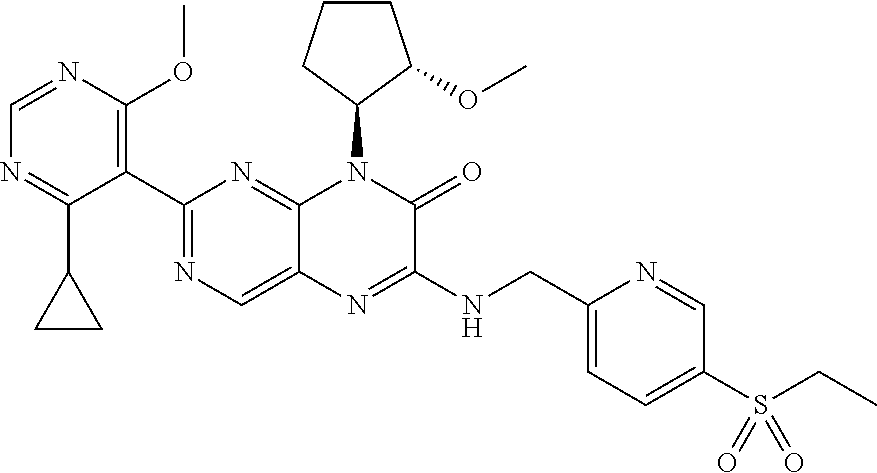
C1=NC(OC)=C(C2=NC=C3C(=N2)N(C2CCCC2OC)C(=O)C(NCC2=CC=C(S(=O)(=O)CC)C=N2)=N3)C(C2CC2)=N1
